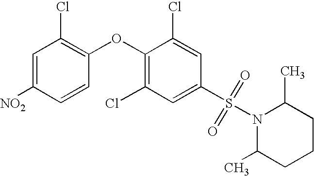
[NO2]C1=CC(Cl)=C(OC2=C(Cl)C=C(S(=O)(=O)N3C(C)CCCC3C)C=C2Cl)C=C1
